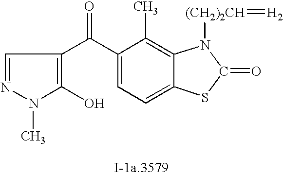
N1(C)C(O)=C(C(C2=CC=C3C(=C2C)N([(CH2)2CH]=[H2])C(=O)S3)=O)C=N1
